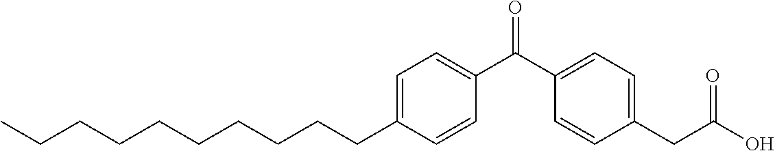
C(C1=CC=C(C(C2=CC=C(CC(O)=O)C=C2)=O)C=C1)CCCCCCCCC
